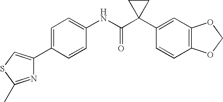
C1(NC(C2(C3=CC4=C(C=C3)OCO4)CC2)=O)=CC=C(C2=CSC(C)=N2)C=C1
